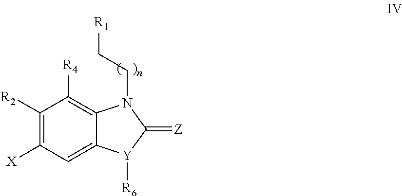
C1([R2])=C([X])C=C2C(=C1[R4])N(CC[R1])C(=[Z])[Y]2[R6]
